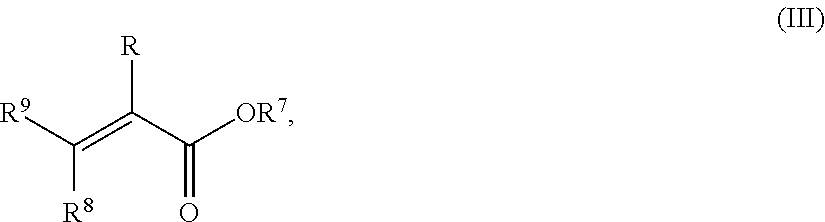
[R9]C([R8])=C([R])C(=O)[OR7]
